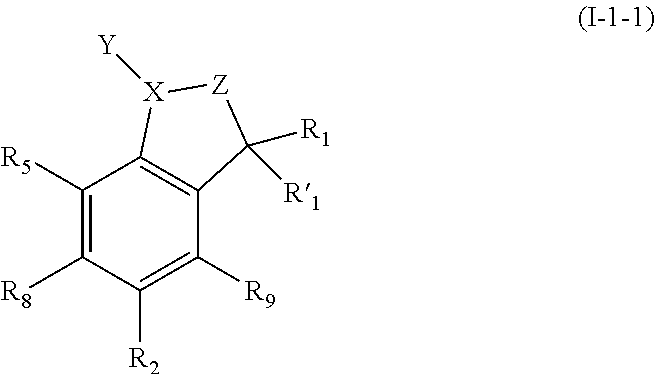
C1([R5])=C([R8])C([R2])=C([R9])C2=C1[X]([Y])[Z]C2([R1])[R1]
